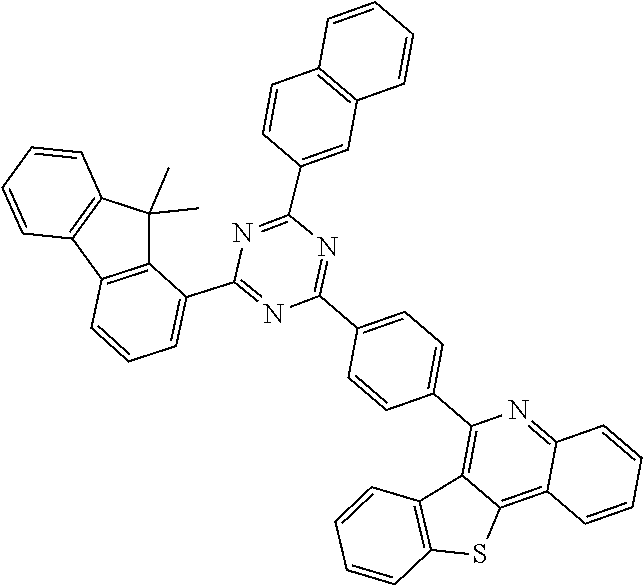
C12=NC(C3=CC=C(C4=NC(C5=CC6=C(C=CC=C6)C=C5)=NC(C5=CC=CC6=C5C(C)(C)C5=C6C=CC=C5)=N4)C=C3)=C3C4=C(SC3=C1C=CC=C2)C=CC=C4
